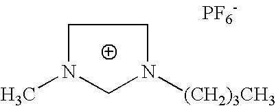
C1N([(CH2)3CH3])CN(C)C1.[PF6-]
